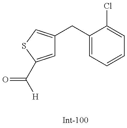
C1=C(C([H])=O)SC=C1CC1=CC=CC=C1Cl
